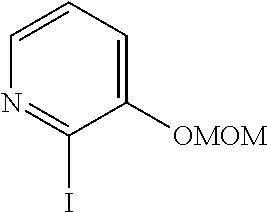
C1=CC=C([OMOM])C(I)=N1
